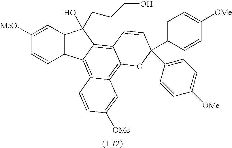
C1([MeO])=CC2=C(C=C1)C1=C3C(=C4C(=C1C2(O)CCCO)C=CC(C1=CC=C([OMe])C=C1)(C1=CC=C([OMe])C=C1)O4)C=C([OMe])C=C3
